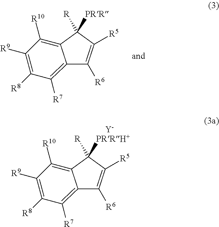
C12=C([R7])C([R8])=C([R9])C([R10])=C1C([R])([PRR])C([R5])=C2[R6].C12=C([R7])C([R8])=C([R9])C([R10])=C1C([R])([PRRH+])C([R5])=C2[R6].[Y]
